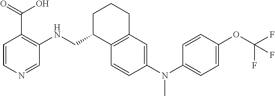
C1=CN=CC(NCC2CCCC3=C2C=CC(N(C2=CC=C(OC(F)(F)F)C=C2)C)=C3)=C1C(=O)O
